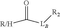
O=C([R/H])[LB][R2]
